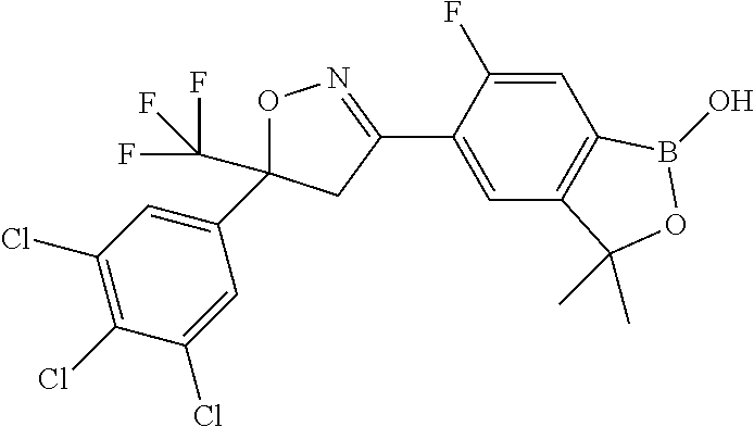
C1(C2=NOC(C3=CC(Cl)=C(Cl)C(Cl)=C3)(C(F)(F)F)C2)=CC2=C(C=C1F)B(O)OC2(C)C
